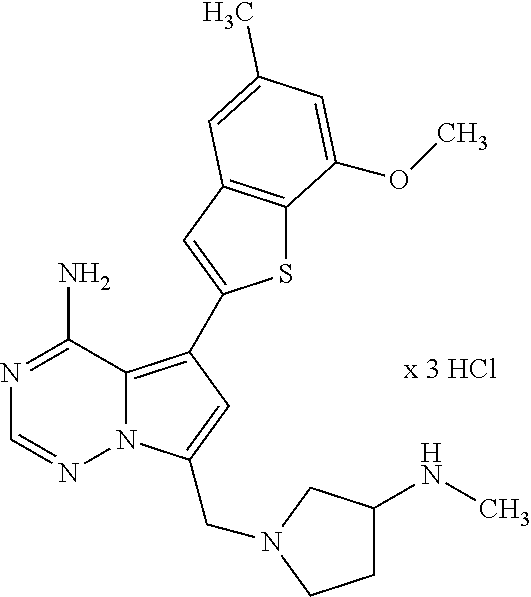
S1C2=C(C=C1C1=C3N(N=CN=C3N)C(CN3CC(NC)CC3)=C1)C=C(C)C=C2OC
